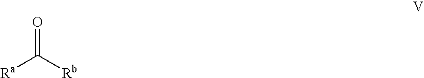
[Ra]C(=O)[Rb]
